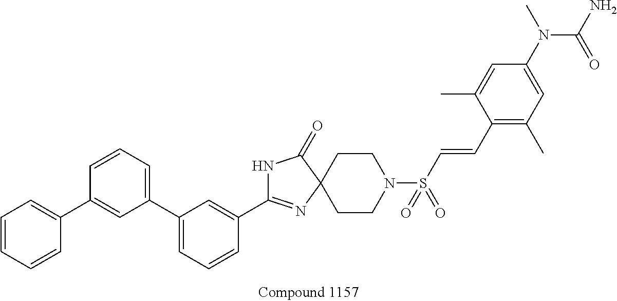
C1(C=CS(N2CCC3(CC2)C(=O)NC(C2=CC(C4=CC=CC(C5=CC=CC=C5)=C4)=CC=C2)=N3)(=O)=O)=C(C)C=C(N(C)C(=O)N)C=C1C
